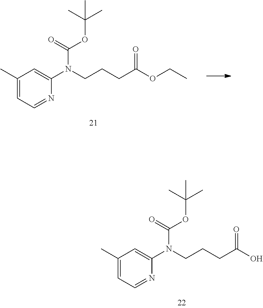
C1(C)=CC=NC(N(C(OC(C)(C)C)=O)CCCC(O)=O)=C1.C1(C)=CC=NC(N(CCCC(OCC)=O)C(OC(C)(C)C)=O)=C1
